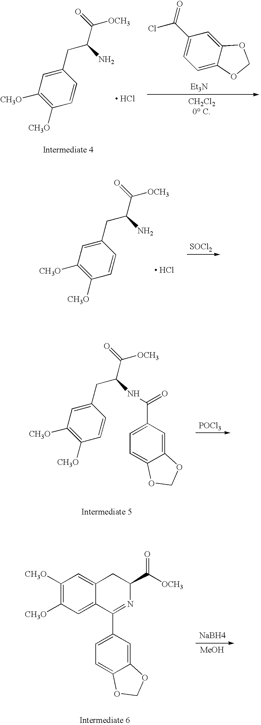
C1=CC(CC(N)C(=O)[OCH3])=CC([CH3O])=C1[CH3O].[ HCl].C1=C2C(=CC(C(=O)Cl)=C1)OCO2.[Et3N].C1=CC(CC(N)C(=O)[OCH3])=CC([CH3O])=C1[CH3O].[ HCl].[SOCl2].C1=CC(CC(NC(=O)C2=CC=C3C(=C2)OCO3)C(=O)[OCH3])=CC([CH3O])=C1[CH3O].[POCl3].C1([CH3O])=C([CH3O])C=C2C(=C1)CC(C(=O)[OCH3])N=C2C1=CC=C2C(=C1)OCO2.[NaBH4].[MeOH]
